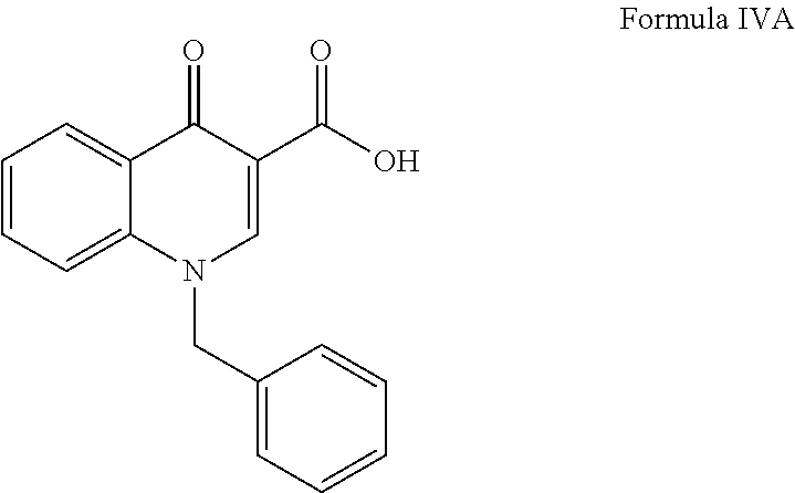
C1=CC=C2C(=C1)C(=O)C(C(O)=O)=CN2CC1=CC=CC=C1
